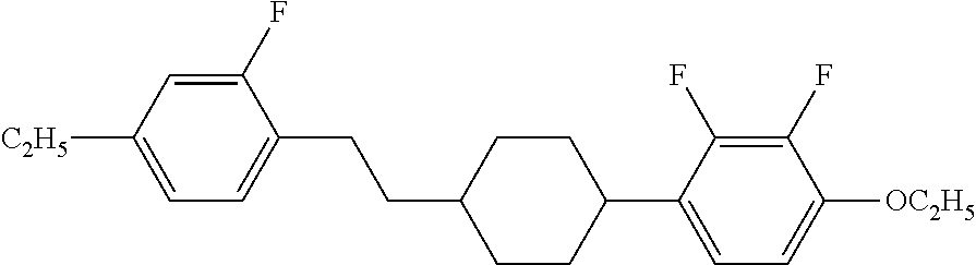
C1(F)=CC([C2H5])=CC=C1CCC1CCC(C2=CC=C([OC2H5])C(F)=C2F)CC1
